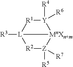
[Y]1([R4])([R6])[R1][L]2([R3])[R2][Z]([R5])([R7])[MnXn+m]12
